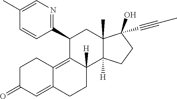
C1(C)=CN=C(C2C3=C4C(=CC(=O)CC4)CCC3([H])C3([H])C(C)(C2)C(O)(C#CC)CC3)C=C1
